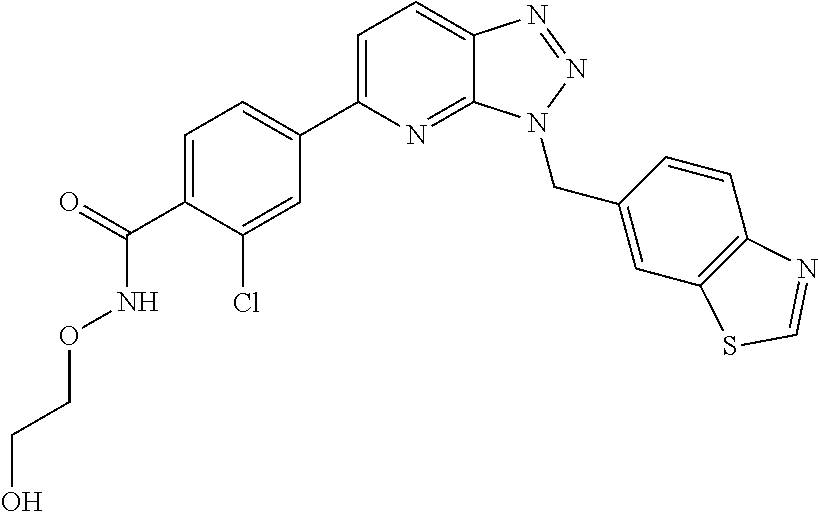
C1=C(C(=O)NOCCO)C(Cl)=CC(C2=CC=C3C(=N2)N(CC2=CC4=C(C=C2)N=CS4)N=N3)=C1
